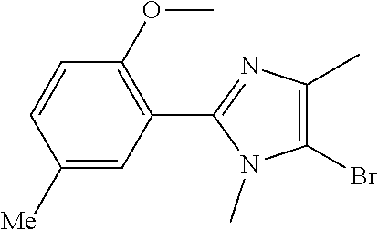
C1(OC)=C(C2=NC(C)=C(Br)N2C)C=C([Me])C=C1
